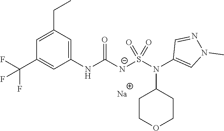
C1(NC([N-]S(N(C2=CN(C)N=C2)C2CCOCC2)(=O)=O)=O)=CC(CC)=CC(C(F)(F)F)=C1.[Na]
